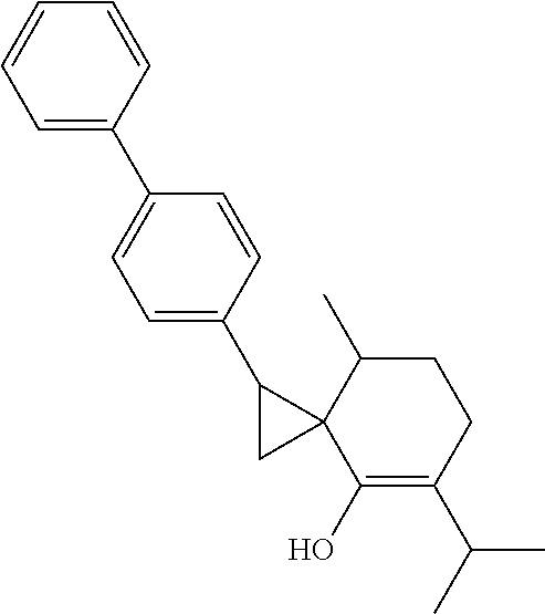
C1=CC=C(C2=CC=C(C3CC34C(C)CCC(C(C)C)=C4O)C=C2)C=C1
